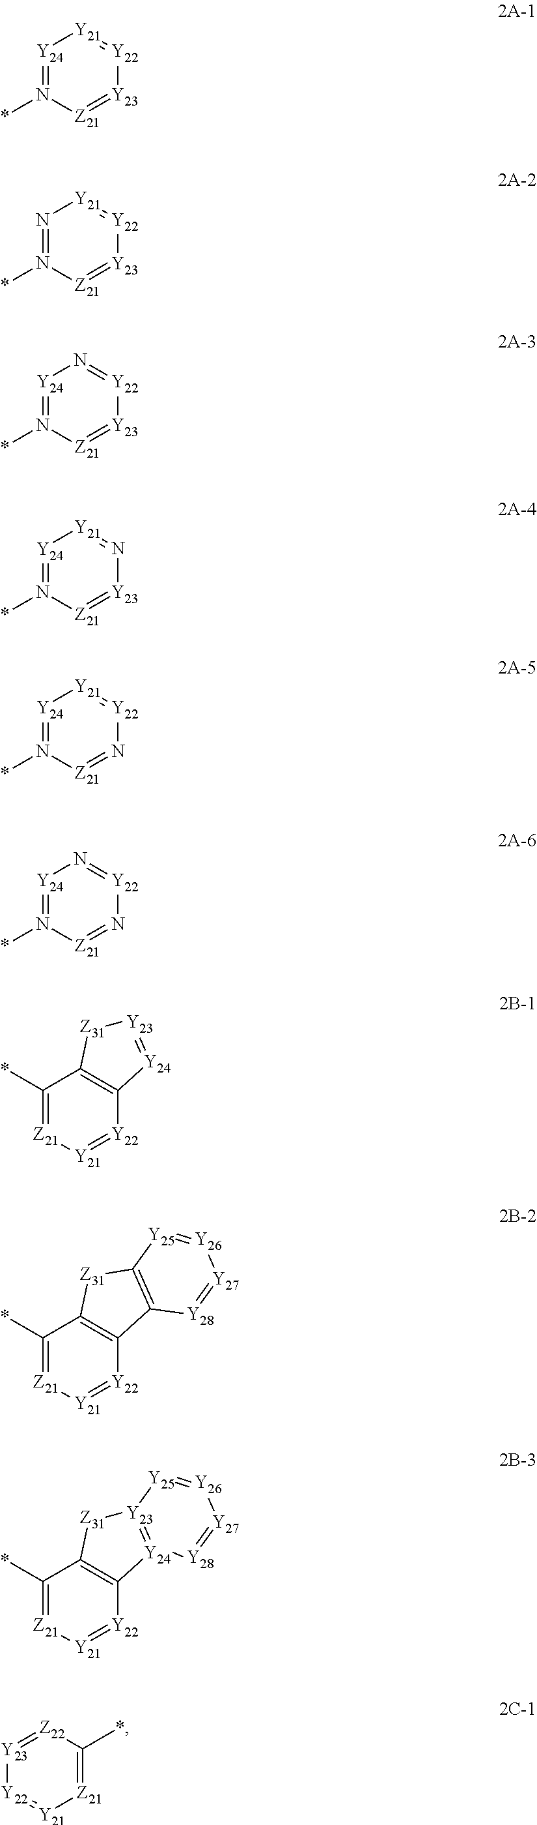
[Y24]1=N(*)[Z21]=[Y23][Y22]=[Y21]1.N1=N(*)[Z21]=[Y23][Y22]=[Y21]1.[Y24]1=N(*)[Z21]=[Y23][Y22]=N1.[Y24]1=N(*)[Z21]=[Y23]N=[Y21]1.[Y24]1=N(*)[Z21]=N[Y22]=[Y21]1.[Y24]1=N(*)[Z21]=N[Y22]=N1.C1(*)=[Z21][Y21]=[Y22]C2=C1[Z31][Y23]=[Y24]2.C1(*)=[Z21][Y21]=[Y22]C2=C1[Z31]C1=C2[Y28]=[Y27][Y26]=[Y25]1.C1(*)=[Z21][Y21]=[Y22]C2=C1[Z31][Y23]1=[Y24]2[Y28]=[Y27][Y26]=[Y25]1.[Y22]1=[Y21][Z21]=C(*)[Z22]=[Y23]1
